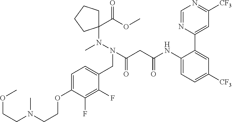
C1(NC(CC(N(N(C2(C(=O)OC)CCCC2)C)CC2=CC=C(OCCN(C)CCOC)C(F)=C2F)=O)=O)=CC=C([CF3])C=C1C1=CC([CF3])=NC=N1
